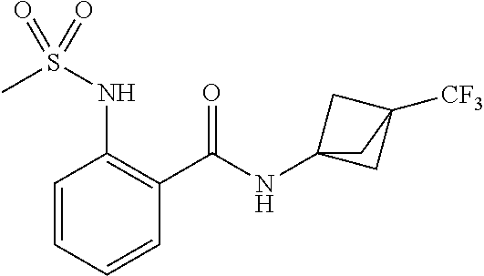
C1=CC=CC(C(=O)NC23CC([CF3])(C2)C3)=C1NS(C)(=O)=O
